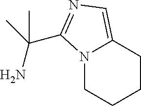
N12CCCCC1=CN=C2C(C)(N)C
